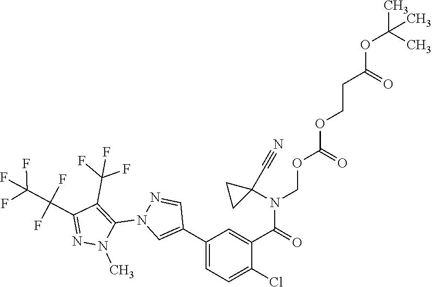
N(C(C1=CC(C2=CN(C3=C(C(F)(F)F)C(C(C(F)(F)F)(F)F)=NN3C)N=C2)=CC=C1Cl)=O)(C1(C#N)CC1)COC(OCCC(OC(C)(C)C)=O)=O
